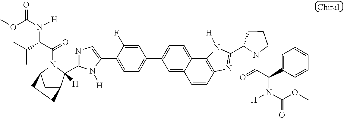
C1(C2=CC=C(C3=CC=C4C(=C3)C=CC3=C4N([H])C(C4CCCN4C(=O)C(C4=CC=CC=C4)N([H])C(OC)=O)=N3)C=C2F)=CN=C(C2([H])C3CC(N2C(C(C(C)C)N(C(OC)=O)[H])=O)CC3)N1[H]
